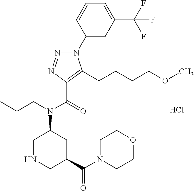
C1(N2N=NC(C(=O)N(CC(C)C)C3CNCC(C(=O)N4CCOCC4)C3)=C2CCCCOC)=CC(C(F)(F)F)=CC=C1.Cl
